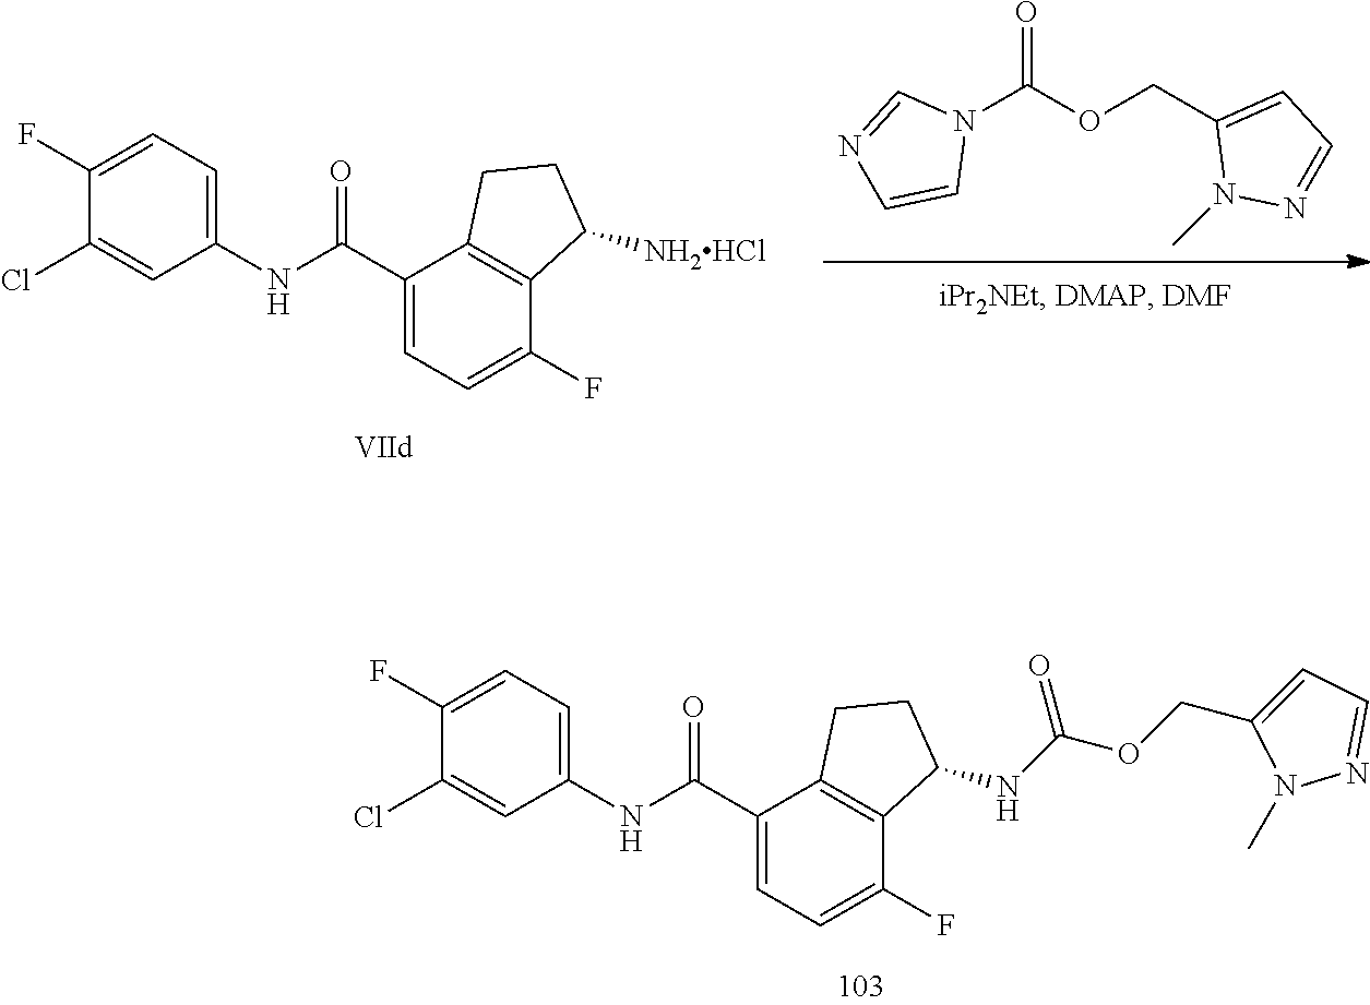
C1(Cl)=CC(NC(C2=CC=C(F)C3=C2CCC3NC(OCC2=CC=NN2C)=O)=O)=CC=C1F.N1(C(OCC2=CC=NN2C)=O)C=NC=C1.C1(Cl)=CC(NC(C2=CC=C(F)C3=C2CCC3[NH2HCl])=O)=CC=C1F
